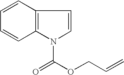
C1=CC2=C(C=C1)N(C(OCC=C)=O)C=C2
